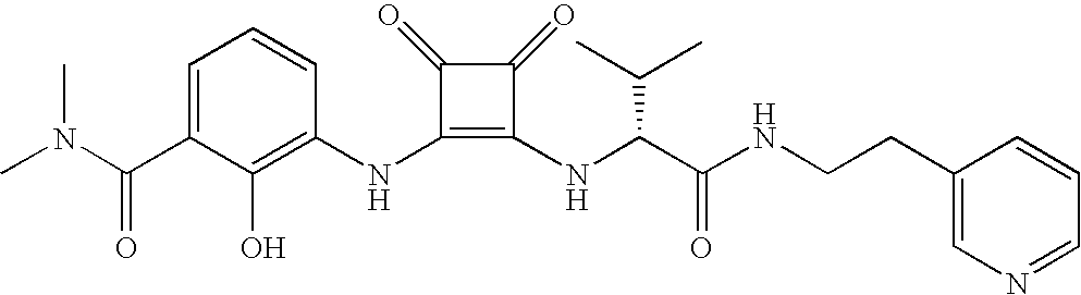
CN(C(C1=CC=CC(NC2=C(NC(C(NCCC3=CN=CC=C3)=O)C(C)C)C(=O)C2=O)=C1O)=O)C
